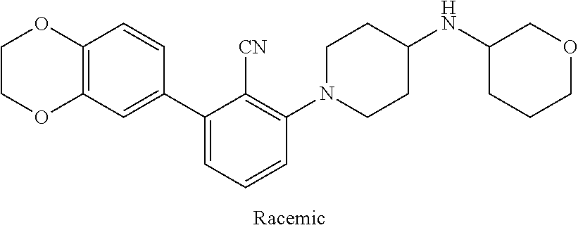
C1COC2=C(O1)C=CC(C1=CC=CC(N3CCC(NC4CCCOC4)CC3)=C1[CN])=C2
